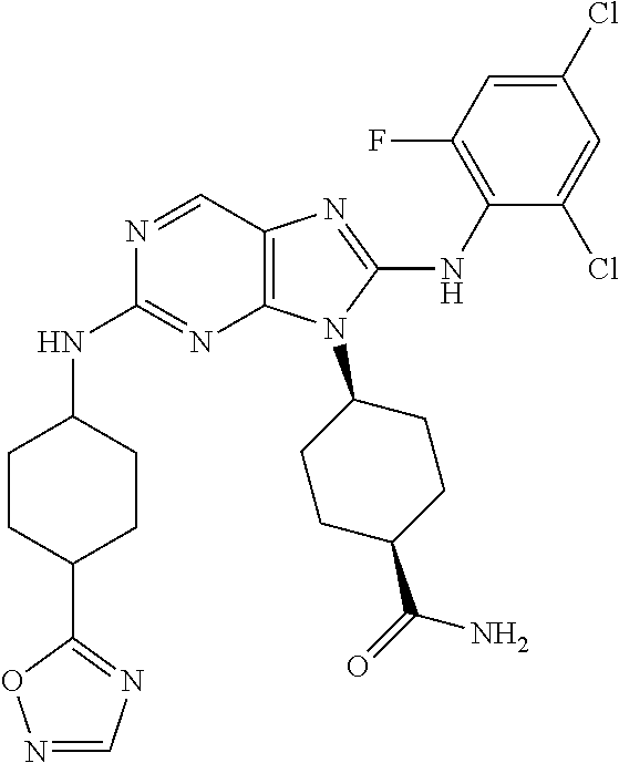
N1=CC2=C(N=C1NC1CCC(C3=NC=NO3)CC1)N(C1CCC(C(=O)N)CC1)C(NC1=C(F)C=C(Cl)C=C1Cl)=N2
